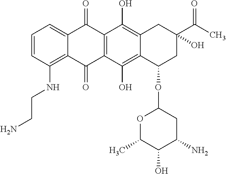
C1=CC(NCCN)=C2C(=C1)C(=O)C1=C(C2=O)C(O)=C2C(=C1O)CC(O)(C(C)=O)CC2OC1OC(C)C(O)C(N)C1
